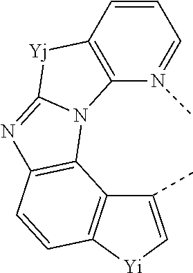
N12C(=NC3=C1C1=C(C=C3)[Yi]C=C1C)[Yj]C1=C2N(C)=CC=C1
